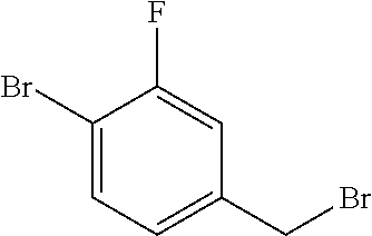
C1(Br)=CC=C(CBr)C=C1F
